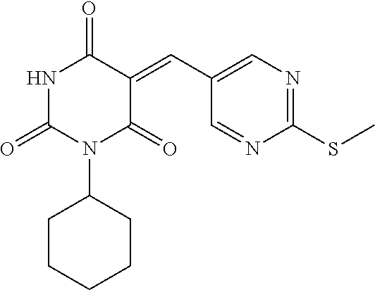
N1C(=O)N(C2CCCCC2)C(=O)C(=CC2=CN=C(SC)N=C2)C1=O
